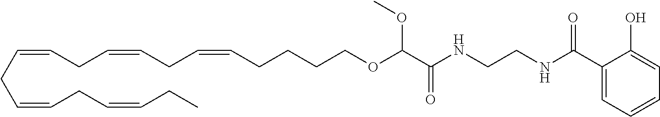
C(CC=CCC=CCC=CCCCCOC(C(=O)NCCNC(C1=CC=CC=C1O)=O)OC)=CCC=CCC
